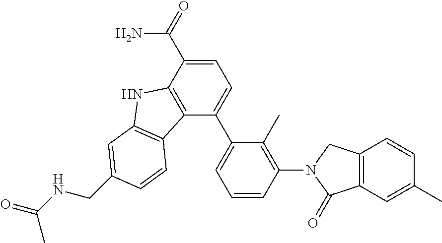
C1=C(C(=O)N)C2=C(C(C3=CC=CC(N4C(=O)C5=C(C4)C=CC(C)=C5)=C3C)=C1)C1=C(N2)C=C(CNC(=O)C)C=C1
